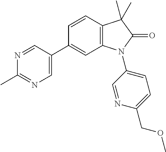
C12=C(C=CC(C3=CN=C(C)N=C3)=C1)C(C)(C)C(=O)N2C1=CC=C(COC)N=C1
